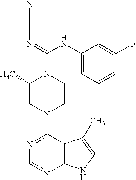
C1(N2CCN(C(=NC#N)NC3=CC=CC(F)=C3)C(C)C2)=NC=NC2=C1C(C)=CN2
